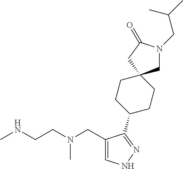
CNCCN(CC1=CNN=C1C1CCC2(CC1)CN(CC(C)C)C(=O)C2)C
